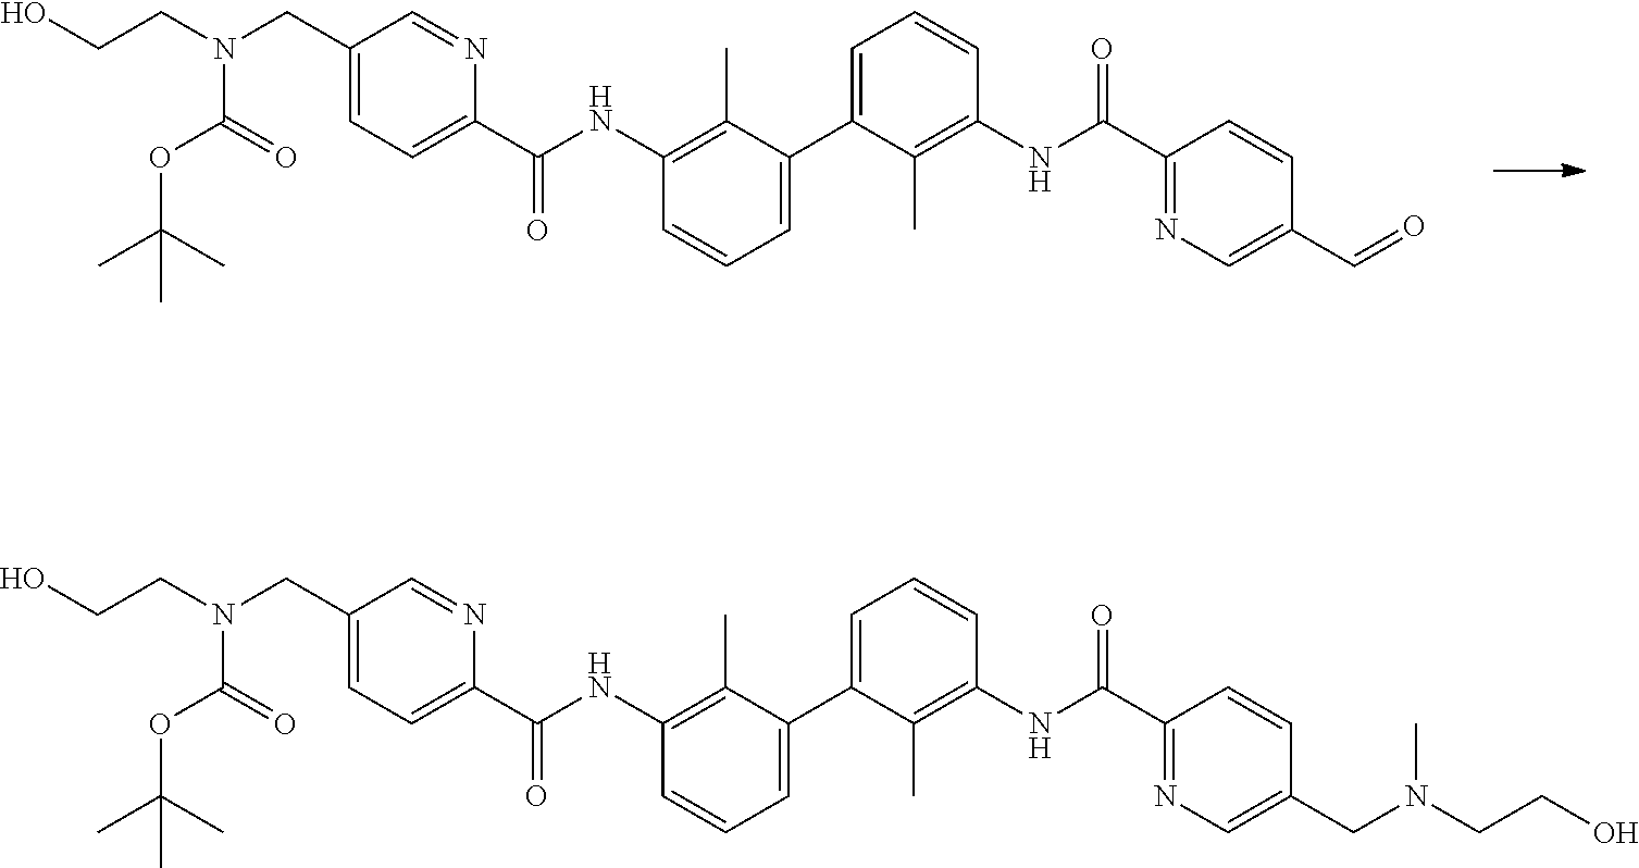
C1(CN(CCO)C(=O)OC(C)(C)C)=CC=C(C(NC2=C(C)C(C3=CC=CC(NC(C4=NC=C(C=O)C=C4)=O)=C3C)=CC=C2)=O)N=C1.C1(CN(CCO)C(=O)OC(C)(C)C)=CC=C(C(NC2=C(C)C(C3=CC=CC(NC(C4=NC=C(CN(CCO)C)C=C4)=O)=C3C)=CC=C2)=O)N=C1
